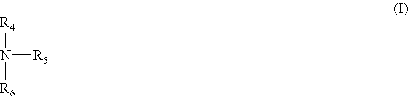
N([R5])([R4])[R6]
